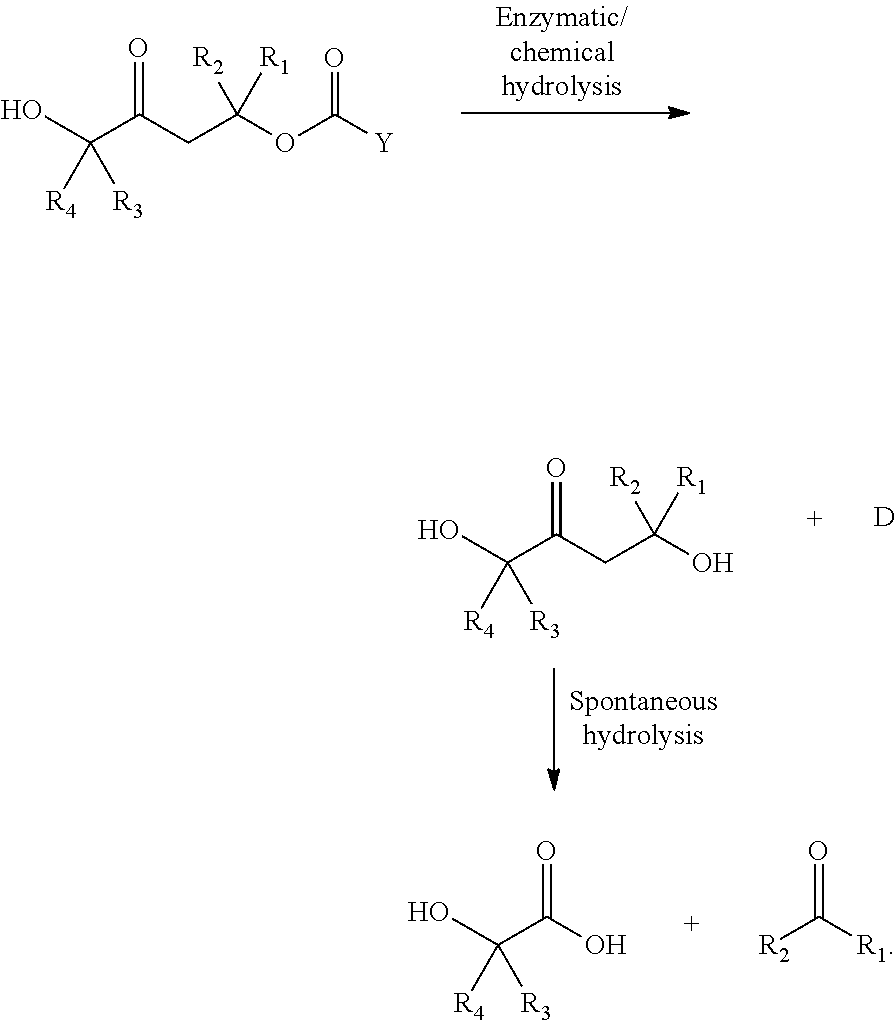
C(C(CC(OC([Y])=O)([R2])[R1])=O)(O)([R4])[R3].[D].C(C(CC(O)([R2])[R1])=O)(O)([R4])[R3].C(C(O)=O)(O)([R4])[R3].[R2]C([R1])=O
